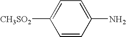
C1=CC(N)=CC=C1[CH3SO2]
